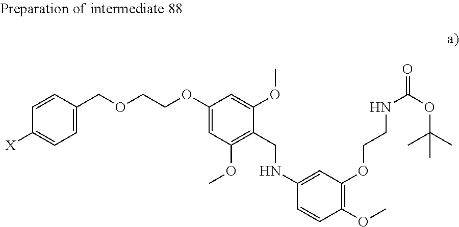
C1=CC(COCCOC2=CC(OC)=C(CNC3=CC(OCCNC(=O)OC(C)(C)C)=C(OC)C=C3)C(OC)=C2)=CC=C1[X]
